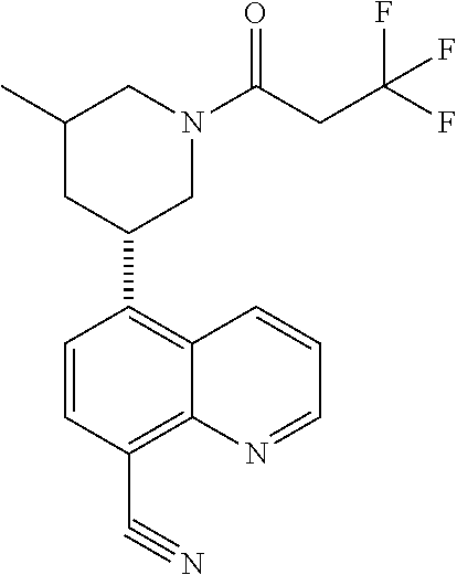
C1=CC(C#N)=C2C(=C1C1CN(C(CC(F)(F)F)=O)CC(C)C1)C=CC=N2
